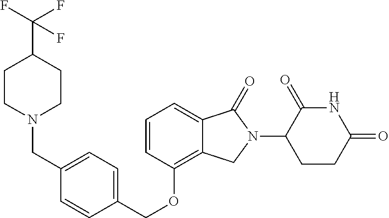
C(OC1=C2C(=CC=C1)C(=O)N(C1C(=O)NC(=O)CC1)C2)C1=CC=C(CN2CCC(C(F)(F)F)CC2)C=C1
